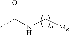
CC(NC[MB])=O
